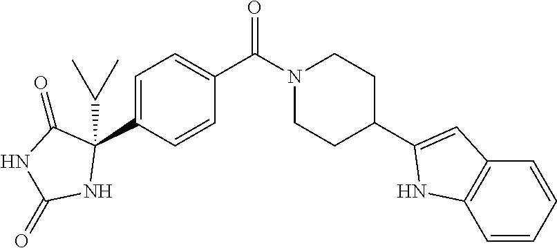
C1=C(C2(C(C)C)C(=O)NC(=O)N2)C=CC(C(N2CCC(C3=CC4=C(N3)C=CC=C4)CC2)=O)=C1
